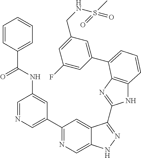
C1=NC=C(C2=NC=C3C(=C2)C(C2=NC4=C(N2)C=CC=C4C2=CC(CNS(C)(=O)=O)=CC(F)=C2)=NN3)C=C1NC(C1=CC=CC=C1)=O
